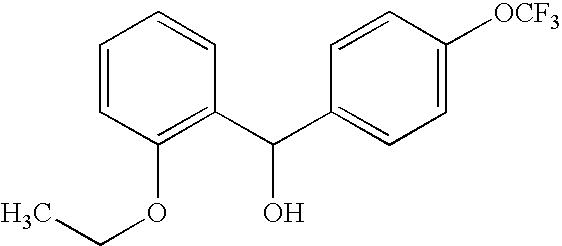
C1=CC(OCC)=C(C(C2=CC=C([OCF3])C=C2)O)C=C1
